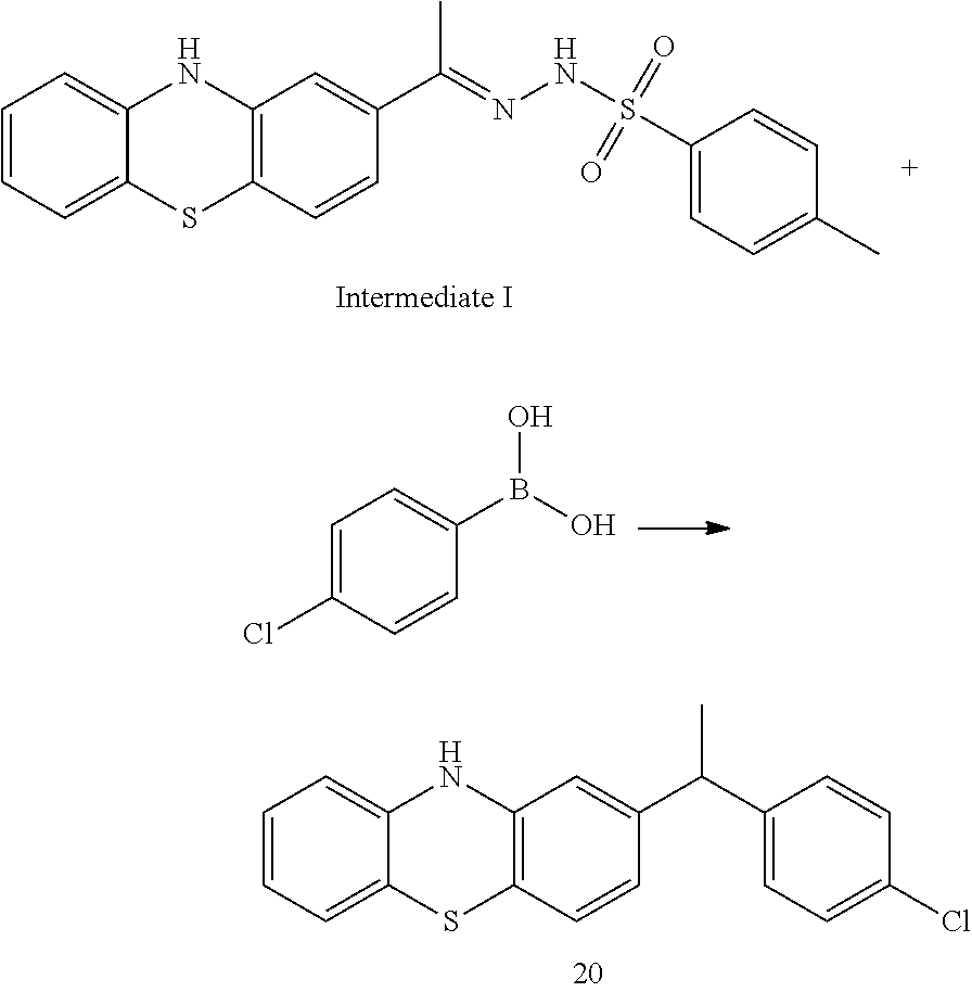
C12=C(NC3=CC=CC=C3S1)C=C(C(C)=NNS(=O)(=O)C1=CC=C(C)C=C1)C=C2.C1(Cl)=CC=C(B(O)O)C=C1.C1=CC=C2C(=C1)SC1=C(N2)C=C(C(C2=CC=C(Cl)C=C2)C)C=C1
